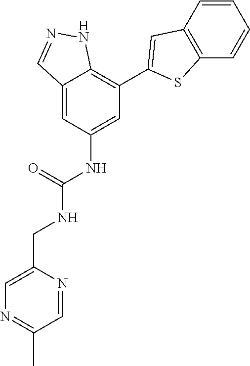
C12=CC(NC(NCC3=CN=C(C)C=N3)=O)=CC(C3=CC4=C(S3)C=CC=C4)=C1NN=C2
